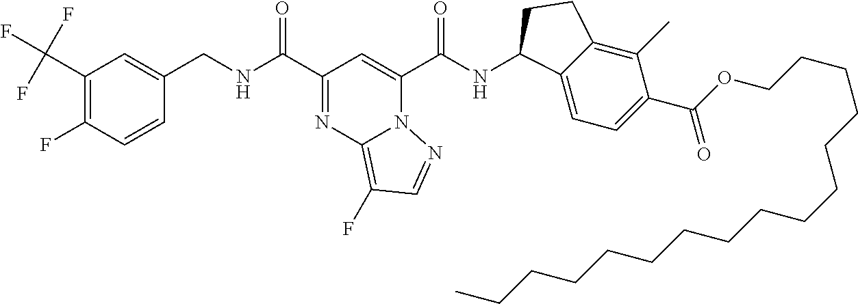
C1(C(F)(F)F)=C(F)C=CC(CNC(=O)C2=NC3=C(F)C=NN3C(C(NC3C4=CC=C(C(OCCCCCCCCCCCCCCCC)=O)C(C)=C4CC3)=O)=C2)=C1
